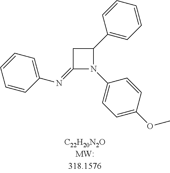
C1(=NC2=CC=CC=C2)N(C2=CC=C(OC)C=C2)C(C2=CC=CC=C2)C1
